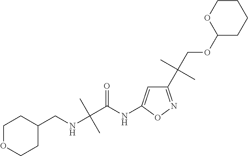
C(C(NC1=CC(C(COC2CCCCO2)(C)C)=NO1)=O)(NCC1CCOCC1)(C)C
